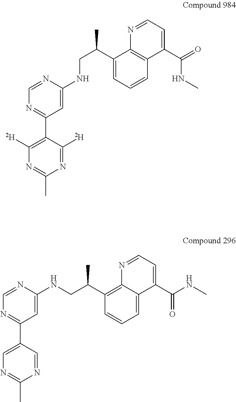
C1([D])=C(C2=NC=NC(NCC(C3=CC=CC4=C3N=CC=C4C(NC)=O)C)=C2)C([D])=NC(C)=N1.C1=C(C2=NC=NC(NCC(C3=C4C(=CC=C3)C(C(=O)NC)=CC=N4)C)=C2)C=NC(C)=N1
